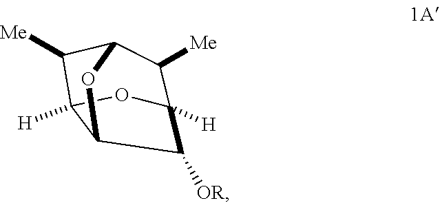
C1([Me])C2([H])OC3([H])C([Me])C1OC3C2[OR]
